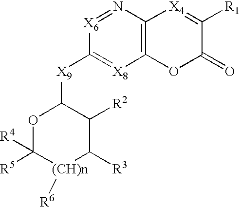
[X6]1=NC2=C([X8]=C1[X9]C1OC([R5])([R4])[(CH)n]([R6])C([R3])C1[R2])OC(=O)C([R1])=[X4]2
